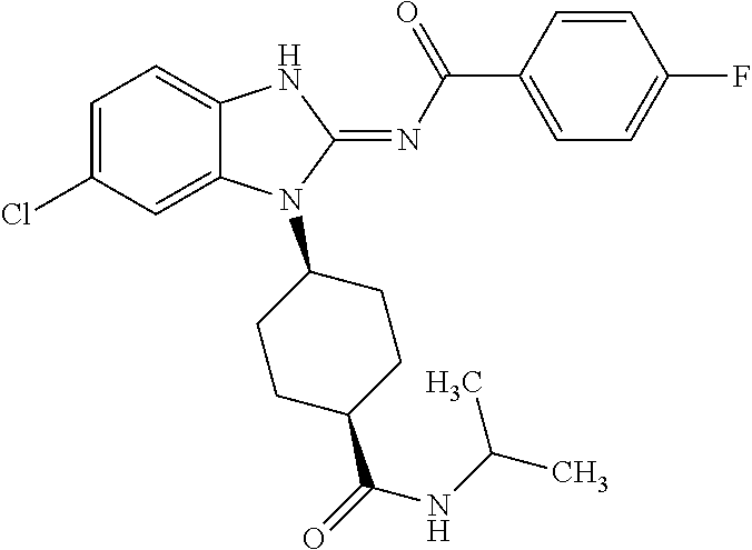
ClC1=CC=C2C(=C1)N(C1CCC(C(=O)NC(C)C)CC1)C(=NC(C1=CC=C(F)C=C1)=O)N2
